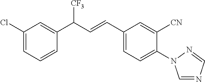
C1(Cl)=CC=CC(C(C=CC2=CC=C(N3C=NC=N3)C([CN])=C2)[CF3])=C1
